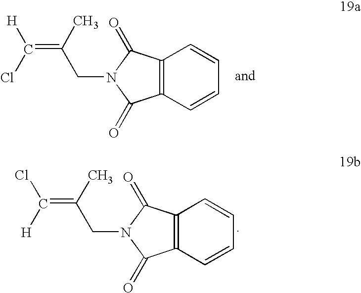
C12=C(C=CC=C1)C(=O)N(CC(C)=C(Cl)[H])C2=O.C12=C(C=CC=C1)C(=O)N(CC(C)=C([H])Cl)C2=O
